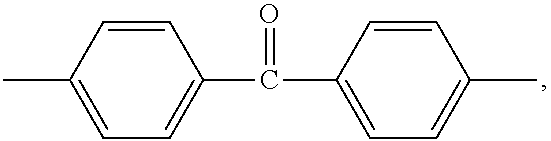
C1(C(C2=CC=C(C)C=C2)=O)=CC=C(C)C=C1
